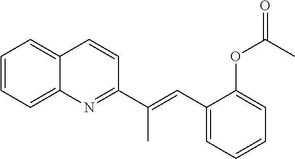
C1=CC=C2C(=C1)C=CC(C(=CC1=CC=CC=C1OC(=O)C)C)=N2
